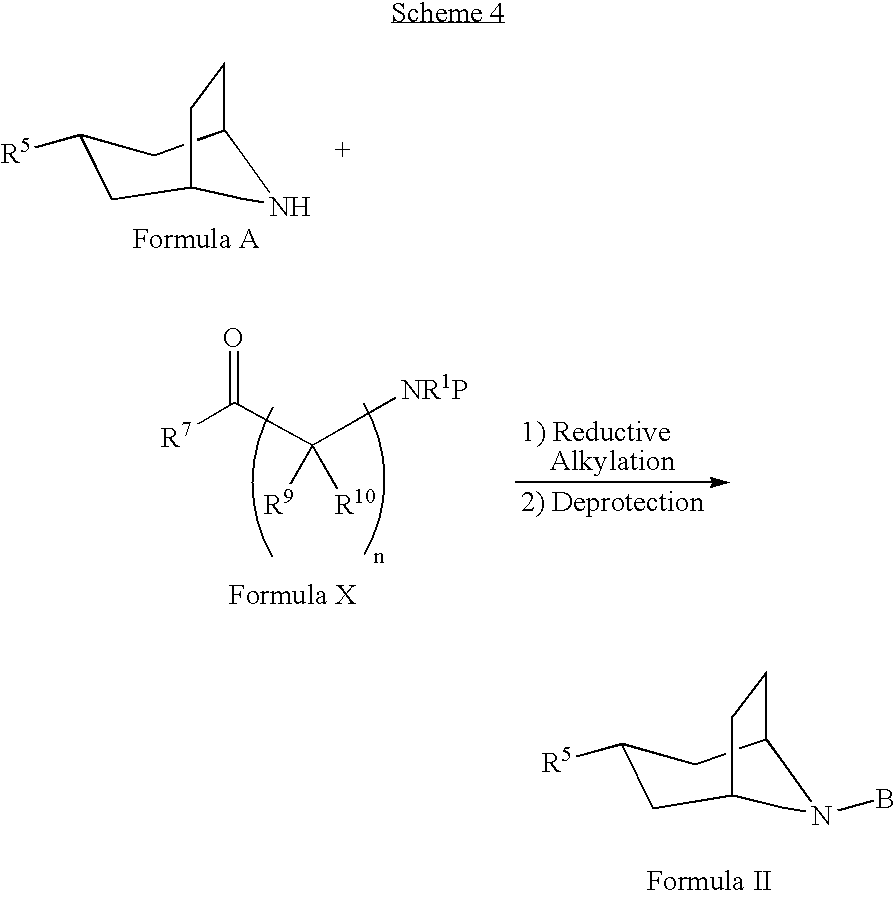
C1C2CCC(CC1[R5])CNC2.[R7]C(C([NR1P])([R9])[R10])=O.C1C2CCC(CC1[R5])CN(B)C2
